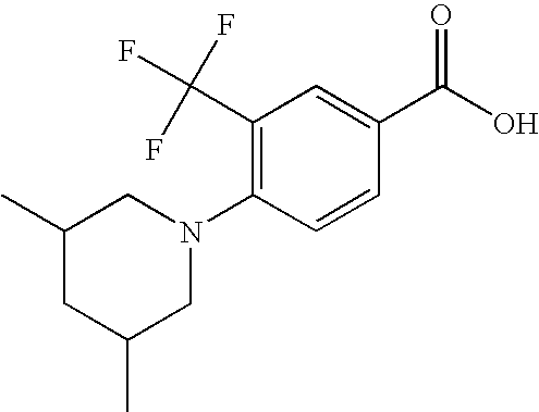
C1(C(F)(F)F)=C(N2CC(C)CC(C)C2)C=CC(C(O)=O)=C1
